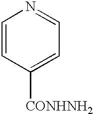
C1=CN=CC=C1[CONHNH2]
